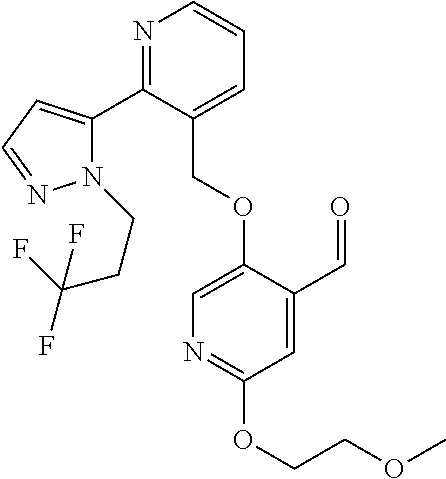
N1(CCC(F)(F)F)C(C2=NC=CC=C2COC2=CN=C(OCCOC)C=C2C=O)=CC=N1
